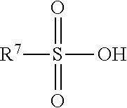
[R7]S(O)(=O)=O
